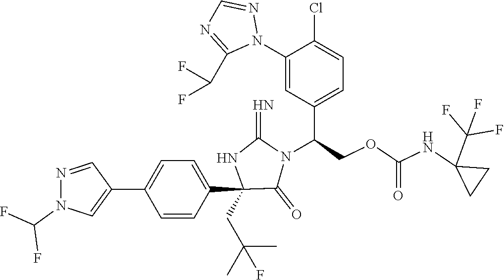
C1(C2=CN(C(F)F)N=C2)=CC=C(C2(CC(C)(C)F)C(=O)N(C(COC(NC3(C(F)(F)F)CC3)=O)C3=CC=C(Cl)C(N4N=CN=C4C(F)F)=C3)C(=N)N2)C=C1
